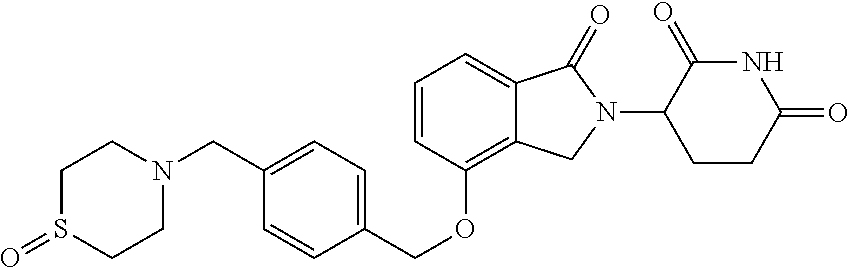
C1=C2C(=C(OCC3=CC=C(CN4CCS(=O)CC4)C=C3)C=C1)CN(C1CCC(=O)NC1=O)C2=O
